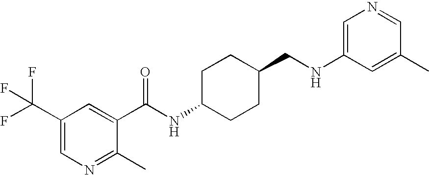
C1(C(F)(F)F)=CN=C(C)C(C(NC2CCC(CNC3=CN=CC(C)=C3)CC2)=O)=C1
